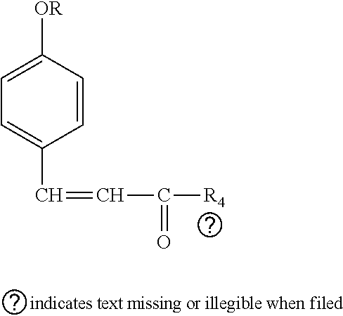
C1([OR])=CC=C(C=CC([R4])=O)C=C1
